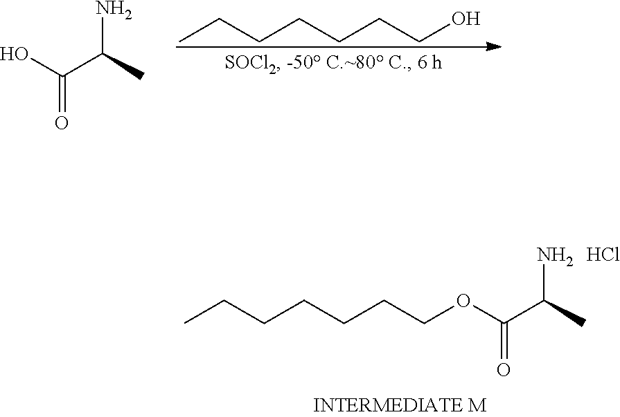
NC(C)C(OCCCCCCC)=O.Cl.C(CCCO)CCC.NC(C)C(O)=O
